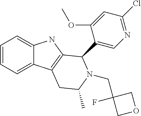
C1=CC=C2C(=C1)NC1=C2CC(C)N(CC2(F)COC2)C1C1=CN=C(Cl)C=C1OC
